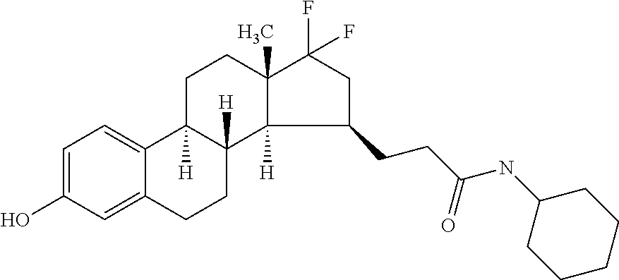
C1=C(O)C=C2C(=C1)C1([H])C([H])(CC2)C2([H])C(C)(CC1)C(F)(F)CC2CCC(=O)NC1CCCCC1
